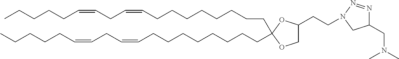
C(C1(CCCCCCCCC=CCC=CCCCCC)OC(CCN2N=NC(CN(C)C)C2)CO1)CCCCCCCC=CCC=CCCCCC
